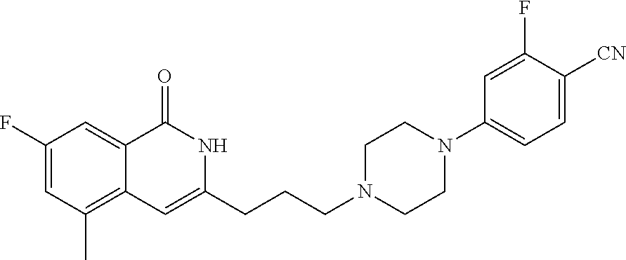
C1(F)=CC(C)=C2C(=C1)C(=O)NC(CCCN1CCN(C3=CC=C([CN])C(F)=C3)CC1)=C2
